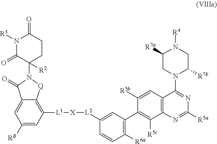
C1([R6a])=C(C2=C([R5c])C3=C(C=C2[R5b])C(N2C([R7b])CN([R4])C([R7a])C2)=NC([R5a])=N3)C=C([L2][X][L1]C2=C3C(=CC([RB])=C2)C(=O)N(C2([R2])C(=O)N([R3])C(=O)CC2)[Q]3)C=C1
